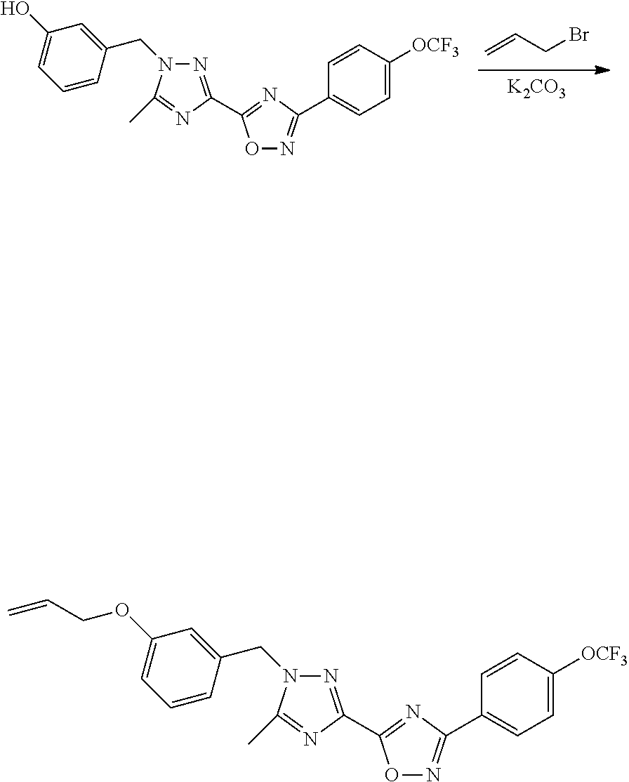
C=CCBr.[K2CO3].N1=C(C2=NC(C3=CC=C([OCF3])C=C3)=NO2)N=C(C)N1CC1=CC(O)=CC=C1.N1=C(C2=NC(C3=CC=C([OCF3])C=C3)=NO2)N=C(C)N1CC1=CC(OCC=C)=CC=C1
